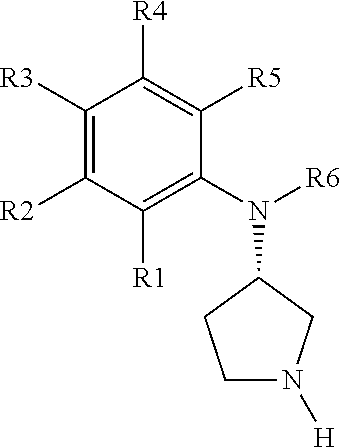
C1N([H])CC(N(C2=C([R1])C([R2])=C([R3])C([R4])=C2[R5])[R6])C1
